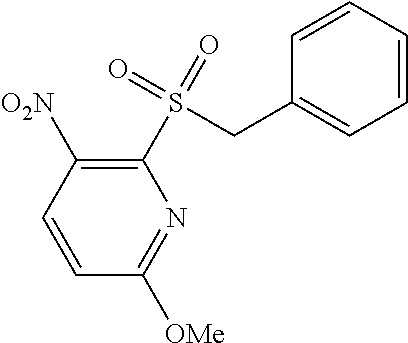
C1(S(=O)(CC2=CC=CC=C2)=O)=C([O2N])C=CC([OMe])=N1
